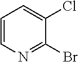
C1=CN=C(Br)C(Cl)=C1
